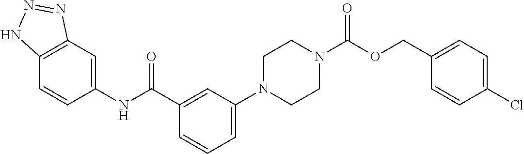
C12=C(C=C(NC(=O)C3=CC(N4CCN(C(=O)OCC5=CC=C(Cl)C=C5)CC4)=CC=C3)C=C1)N=NN2
